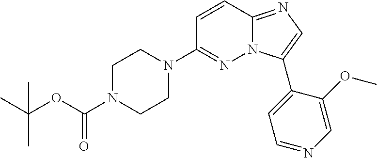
C1(N2CCN(C(OC(C)(C)C)=O)CC2)=NN2C(=NC=C2C2=CC=NC=C2OC)C=C1
